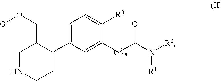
C1NCCC(C2=CC=C([R3])C(CC(N([R2])[R1])=O)=C2)C1CO[G]
